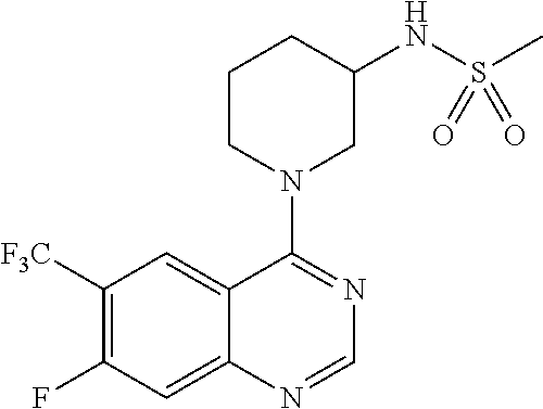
C1([F3C])=C(F)C=C2C(=C1)C(N1CC(NS(C)(=O)=O)CCC1)=NC=N2
